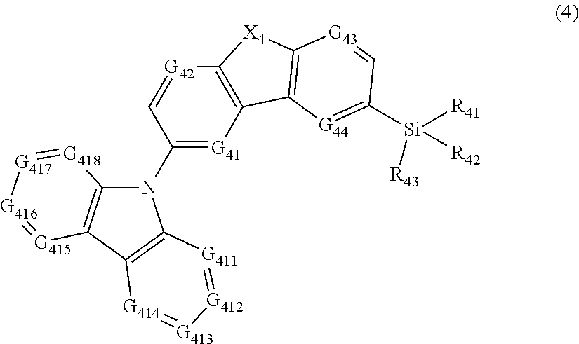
C12=C(C3=C(N1C1=[G41]C4=C([G42]=C1)[X4]C1=C4[G44]=C([Si]([R43])([R41])[R42])C=[G43]1)[G411]=[G412][G413]=[G414]3)[G415]=[G416][G417]=[G418]2
